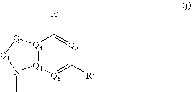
[Q3]12=[Q4]([Q6]=C([R])[Q5]=C1[R])N(C)[Q1][Q2]2
